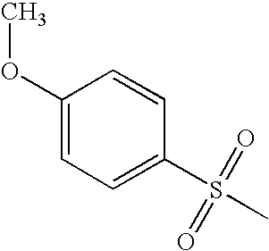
C1(OC)=CC=C(S(=O)(=O)C)C=C1
